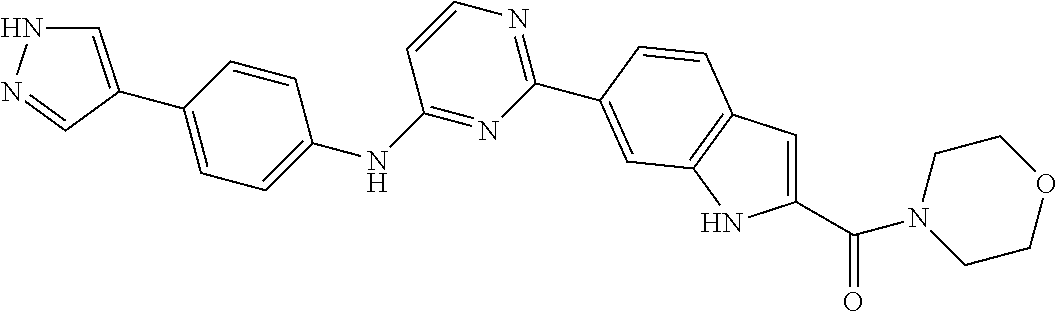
C1(C(N2CCOCC2)=O)=CC2=C(N1)C=C(C1=NC=CC(NC3=CC=C(C4=CNN=C4)C=C3)=N1)C=C2
